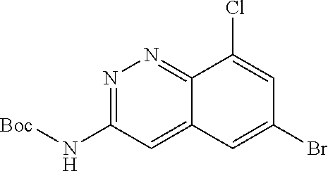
N1=C(N[Boc])C=C2C(=N1)C(Cl)=CC(Br)=C2
